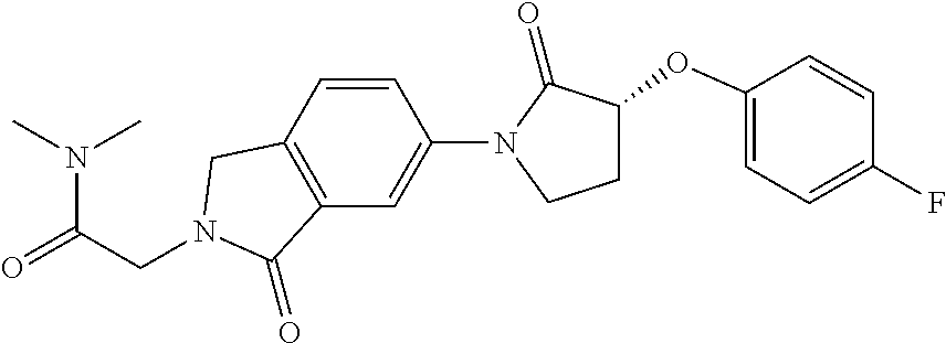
N(C(=O)CN1CC2=C(C=C(N3C(=O)C(OC4=CC=C(F)C=C4)CC3)C=C2)C1=O)(C)C
